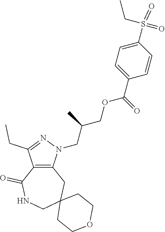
C12=C(N(CC(COC(C3=CC=C(S(CC)(=O)=O)C=C3)=O)C)N=C1CC)CC1(CNC2=O)CCOCC1
